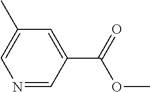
N1=CC(C(=O)OC)=CC(C)=C1
